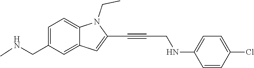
C1=C2C(=CC=C1CNC)N(CC)C(C#CCNC1=CC=C(Cl)C=C1)=C2
